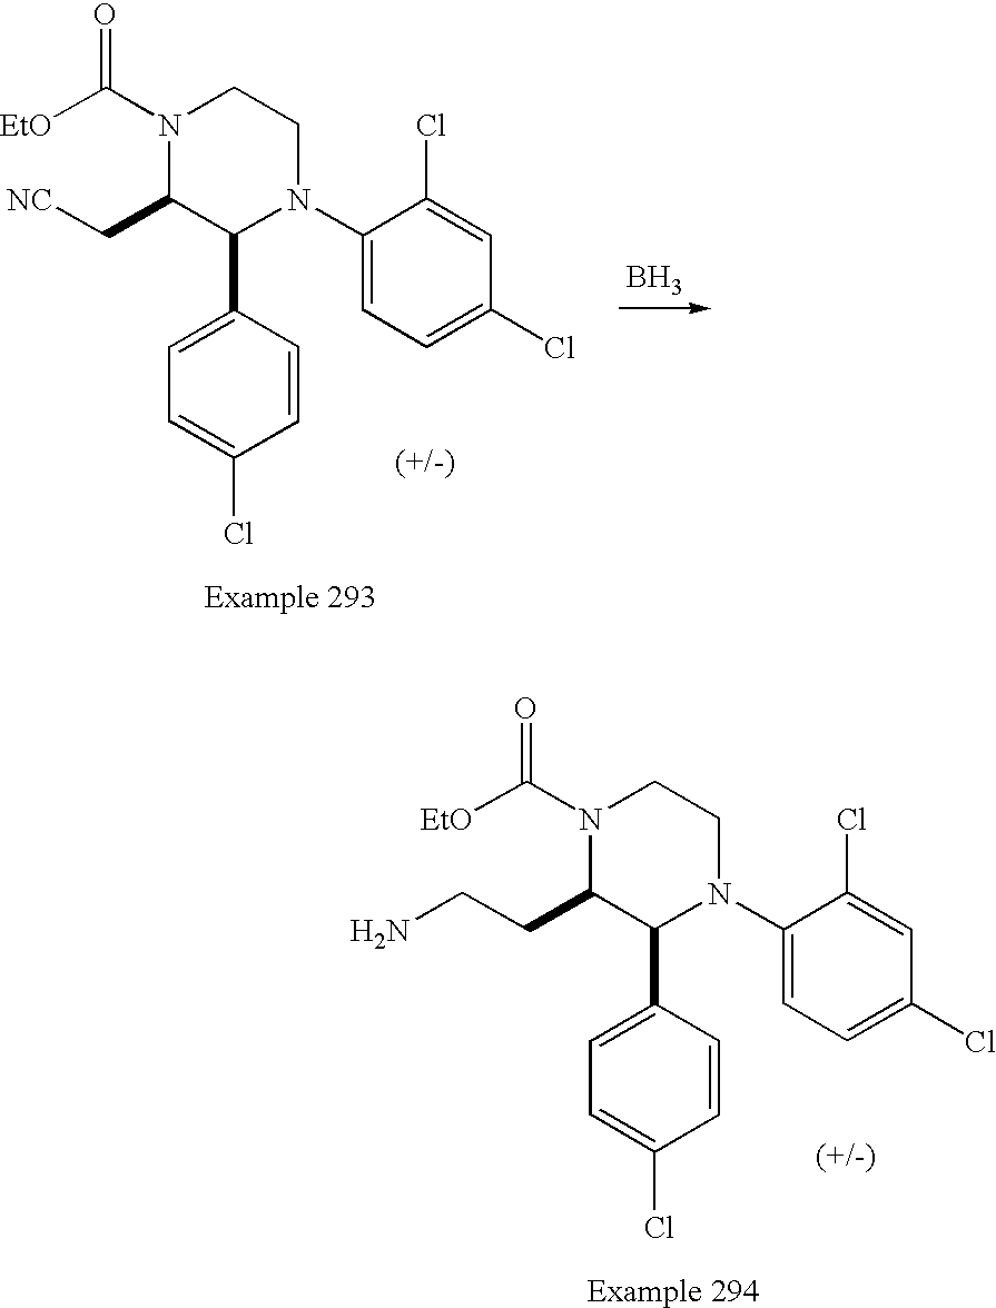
C1(N2CCN(C([EtO])=O)C(C[NC])C2C2=CC=C(Cl)C=C2)=CC=C(Cl)C=C1Cl.B.C1(N2CCN(C([EtO])=O)C(CCN)C2C2=CC=C(Cl)C=C2)=CC=C(Cl)C=C1Cl
